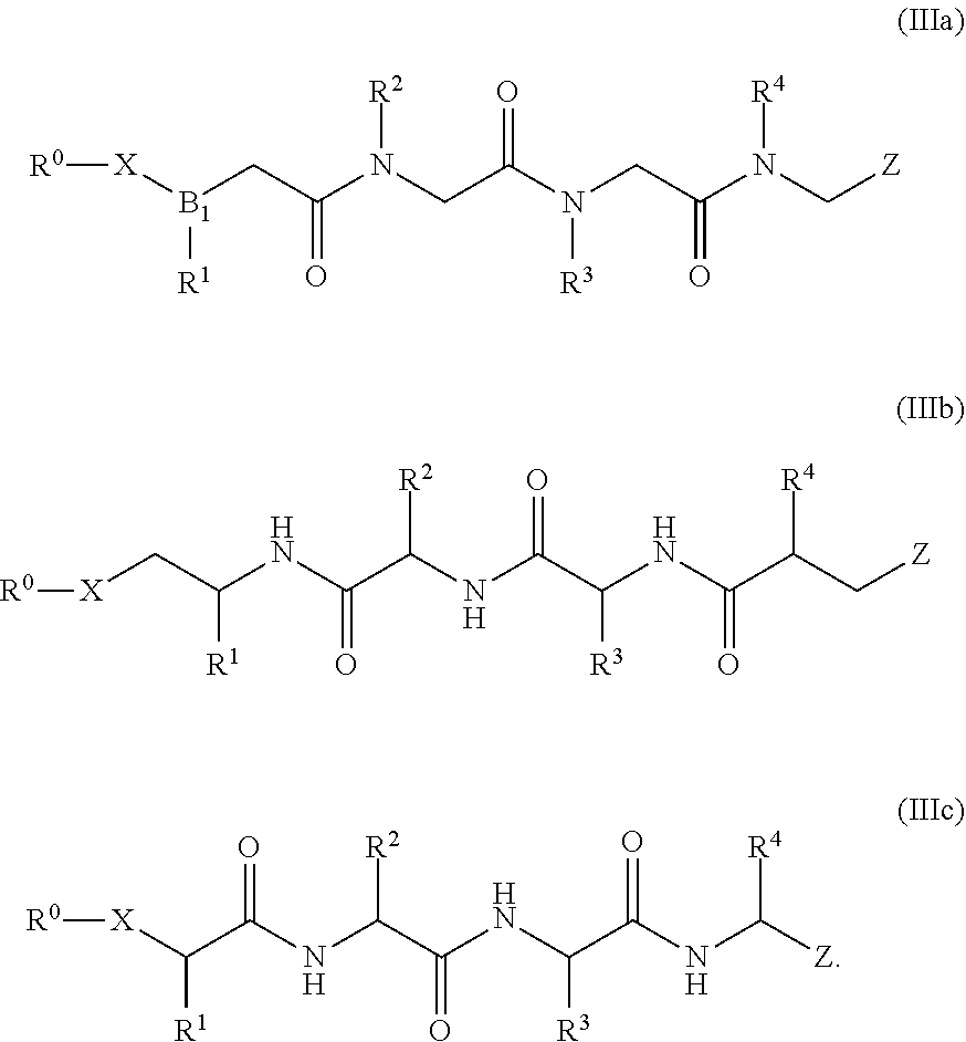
[X]([B1](CC(N(CC(N(CC(N(C[Z])[R4])=O)[R3])=O)[R2])=O)[R1])[R0].C(C(NC(C(NC(C(NC(C(C[Z])[R4])=O)[R3])=O)[R2])=O)[R1])[X][R0].C(C(NC(C(NC(C(NC([Z])[R4])=O)[R3])=O)[R2])=O)([X][R0])[R1]
